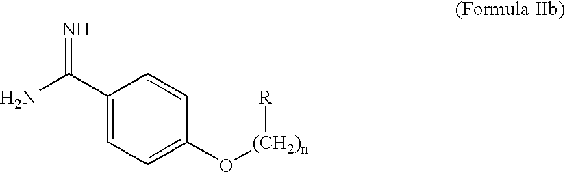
C1(C(N)=N)=CC=C(O[(CH2)n][R])C=C1
